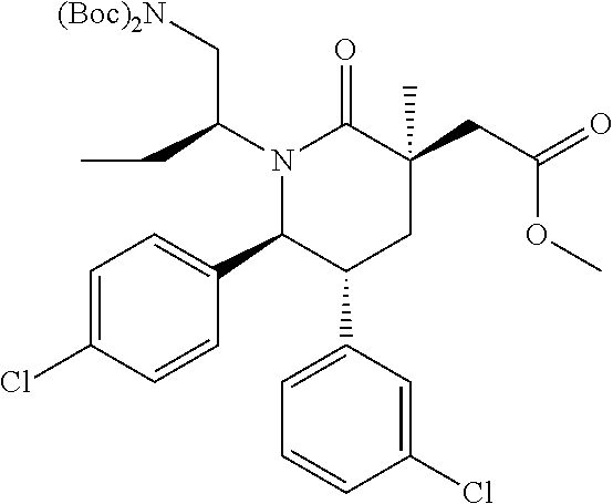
C1(C2C(C3=CC=CC(Cl)=C3)CC(C)(CC(=O)OC)C(=O)N2C(C[(Boc)2N])CC)=CC=C(Cl)C=C1
